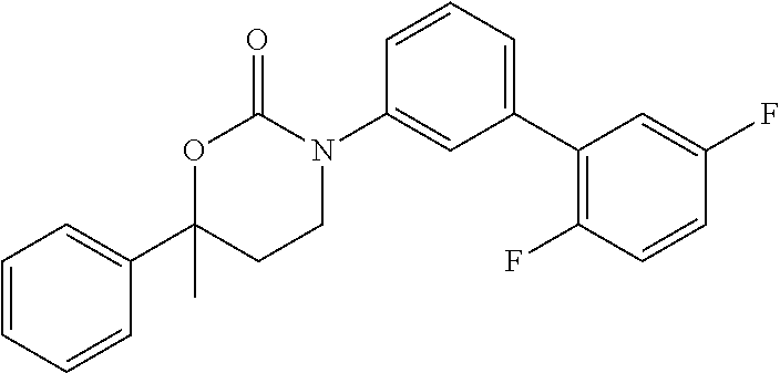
C1=CC=CC(C2(C)CCN(C3=CC(C4=C(F)C=CC(F)=C4)=CC=C3)C(=O)O2)=C1
